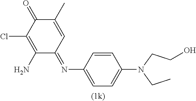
C1(N)=C(Cl)C(=O)C(C)=CC1=NC1=CC=C(N(CC)CCO)C=C1
